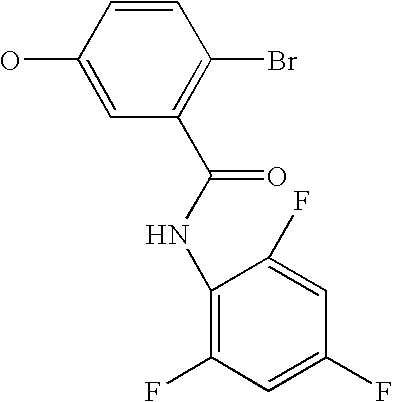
C1(C(NC2=C(F)C=C(F)C=C2F)=O)=C(Br)C=CC(O)=C1
